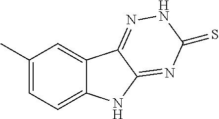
C1(C)=CC=C2C(=C1)C1=NNC(=S)N=C1N2
